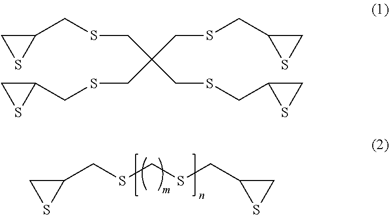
C1(CSCSCC2SC2)CS1.C1SC1CSCC(CSCC1SC1)(CSCC1CS1)CSCC1SC1
